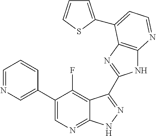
C1=NC=C(C2=CN=C3C(=C2F)C(C2=NC4=C(N2)N=CC=C4C2=CC=CS2)=NN3)C=C1
